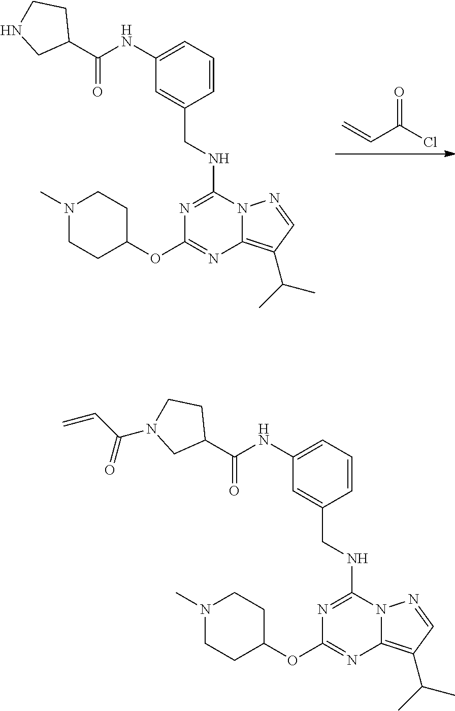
C=CC(Cl)=O.N1=C(NCC2=CC(NC(C3CCNC3)=O)=CC=C2)N2C(=C(C(C)C)C=N2)N=C1OC1CCN(C)CC1.N1=C(NCC2=CC(NC(C3CCN(C(C=C)=O)C3)=O)=CC=C2)N2C(=C(C(C)C)C=N2)N=C1OC1CCN(C)CC1
